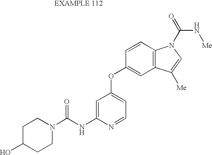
C1=C(NC(N2CCC(O)CC2)=O)N=CC=C1OC1=CC2=C(C=C1)N(C(=O)N[Me])C=C2[Me]
